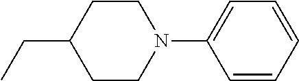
CCC1CCN(C2=CC=CC=C2)CC1
